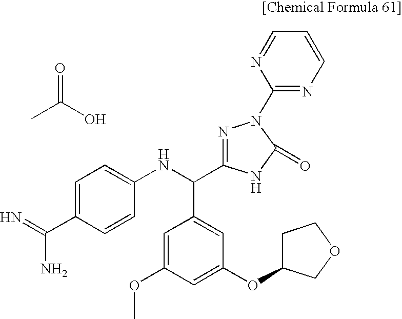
CC(O)=O.N=C(C1=CC=C(NC(C2=NN(C3=NC=CC=N3)C(=O)N2)C2=CC(OC3CCOC3)=CC(OC)=C2)C=C1)N
